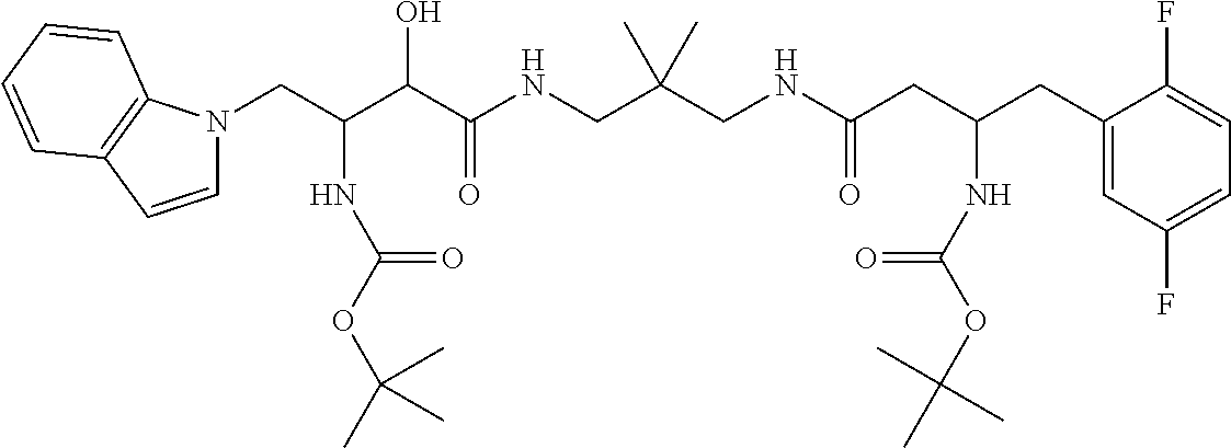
C(C(C(C(NCC(CNC(CC(CC1=CC(F)=CC=C1F)NC(OC(C)(C)C)=O)=O)(C)C)=O)O)NC(OC(C)(C)C)=O)N1C=CC2=C1C=CC=C2
